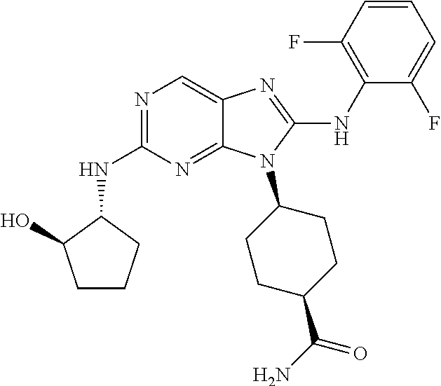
N1=C(NC2C(O)CCC2)N=C2C(=C1)N=C(NC1=C(F)C=CC=C1F)N2C1CCC(C(N)=O)CC1
